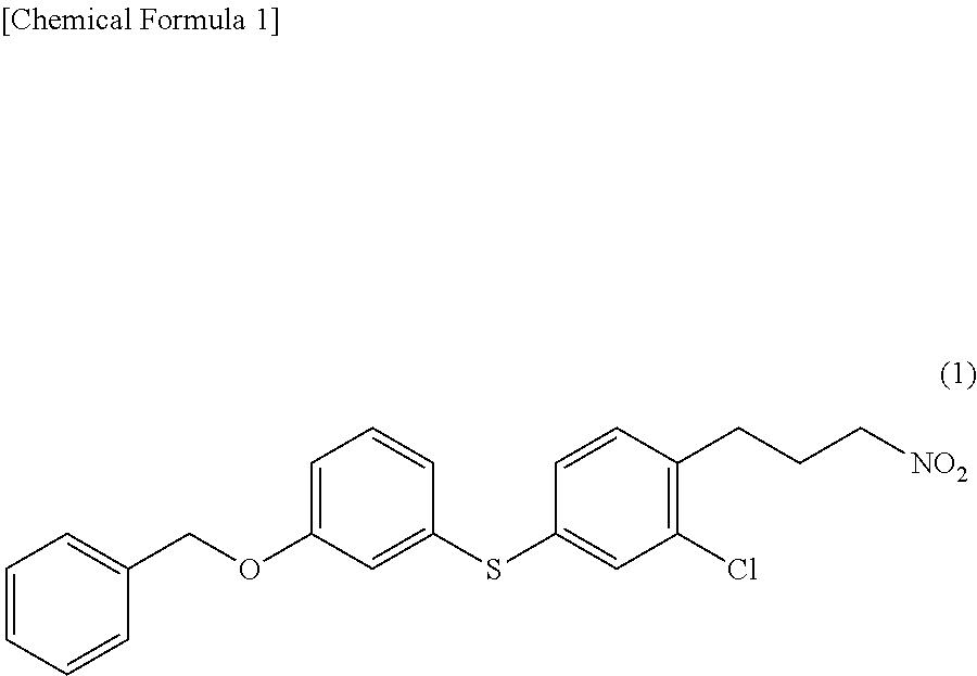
C1=CC=CC(COC2=CC=CC(SC3=CC(Cl)=C(CCC[NO2])C=C3)=C2)=C1
